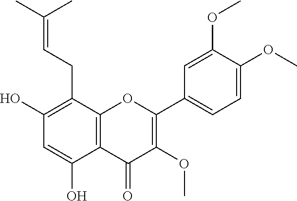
C1(O)=C(CC=C(C)C)C2=C(C(O)=C1)C(=O)C(OC)=C(C1=CC=C(OC)C(OC)=C1)O2
